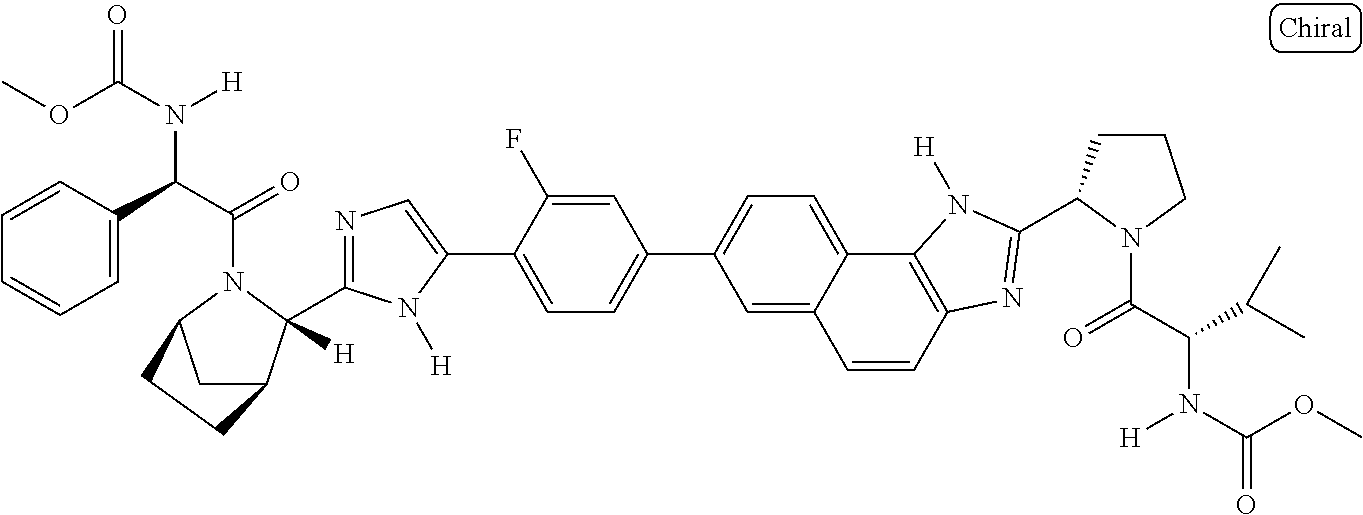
C1=C(F)C(C2=CN=C(C3([H])C4CC(N3C(C(C3=CC=CC=C3)N(C(OC)=O)[H])=O)CC4)N2[H])=CC=C1C1=CC=C2C(=C1)C=CC1=C2N([H])C(C2CCCN2C(C(C(C)C)N(C(OC)=O)[H])=O)=N1
